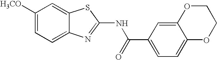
C1([H3CO])=CC=C2C(=C1)SC(NC(C1=CC=C3C(=C1)OCCO3)=O)=N2
